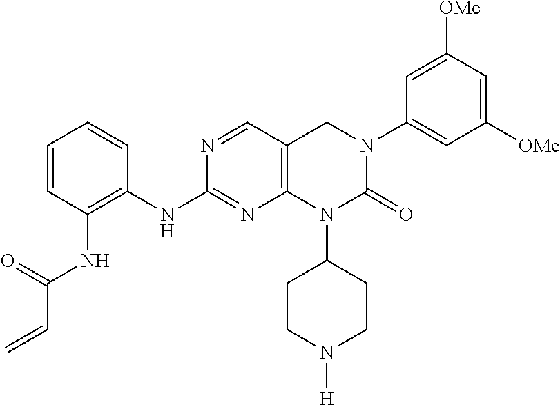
C12=C(C=NC(NC3=C(NC(C=C)=O)C=CC=C3)=N1)CN(C1=CC([OMe])=CC([OMe])=C1)C(=O)N2C1CCN([H])CC1
